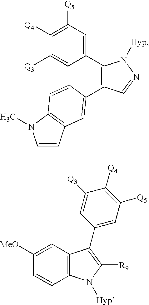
C1(C2=CC3=C(N(C)C=C3)C=C2)=C(C2=CC([Q5])=C([Q4])C([Q3])=C2)N([Hyp])N=C1.C12=C(C=C([MeO])C=C1)C(C1=CC([Q5])=C([Q4])C([Q3])=C1)=C([R9])N2[Hyp]
